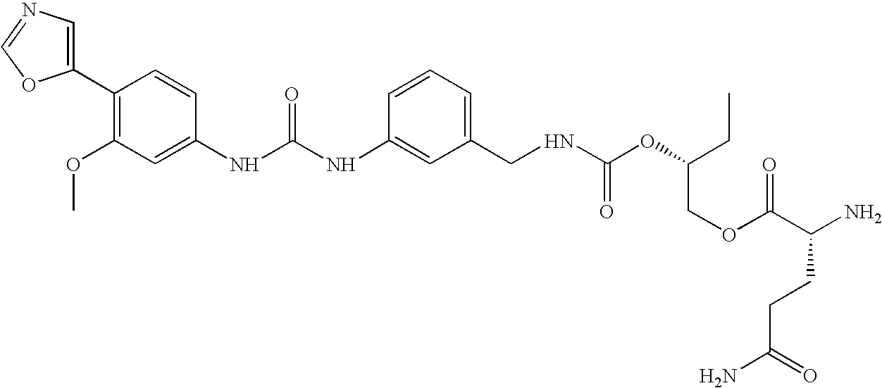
C1(C2=C(OC)C=C(NC(NC3=CC(CNC(OC(CC)COC(C(N)CCC(=O)N)=O)=O)=CC=C3)=O)C=C2)=CN=CO1
